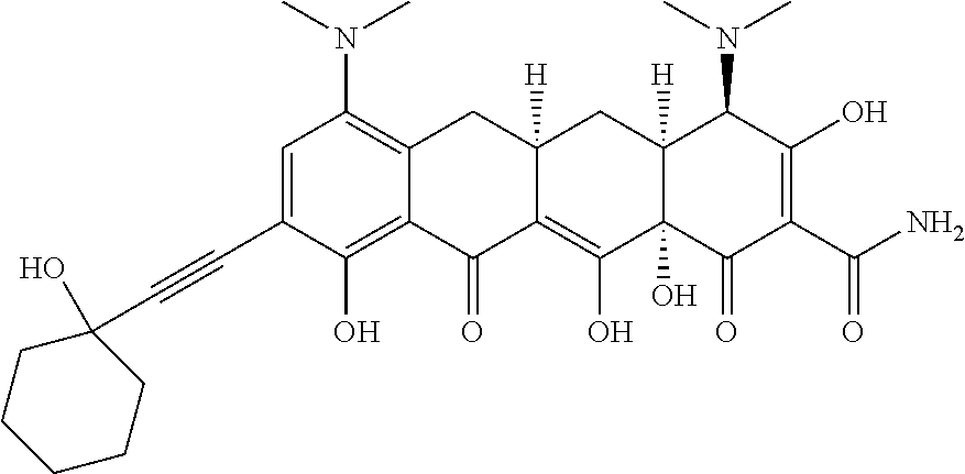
C1=C(C#CC2(O)CCCCC2)C(O)=C2C(=C1N(C)C)CC1([H])C(=C(O)C3(O)C([H])(C1)C(N(C)C)C(O)=C(C(N)=O)C3=O)C2=O
